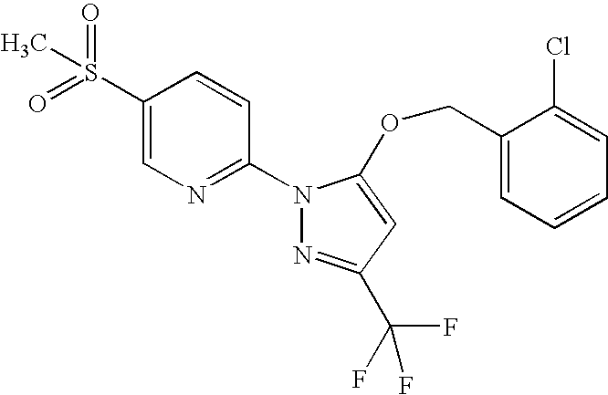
C1(S(=O)(=O)C)=CN=C(N2N=C(C(F)(F)F)C=C2OCC2=CC=CC=C2Cl)C=C1
